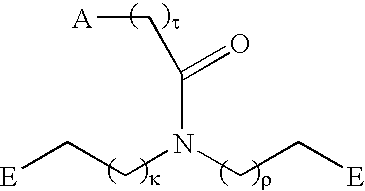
N(C(C[A])=O)(CC[E])CC[E]
